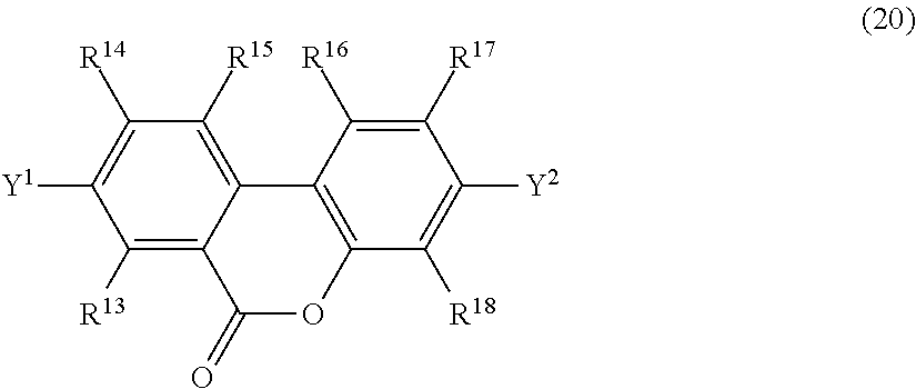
C1([R13])=C2C(=C([R15])C([R14])=C1[Y1])C1=C(OC2=O)C([R18])=C([Y2])C([R17])=C1[R16]
